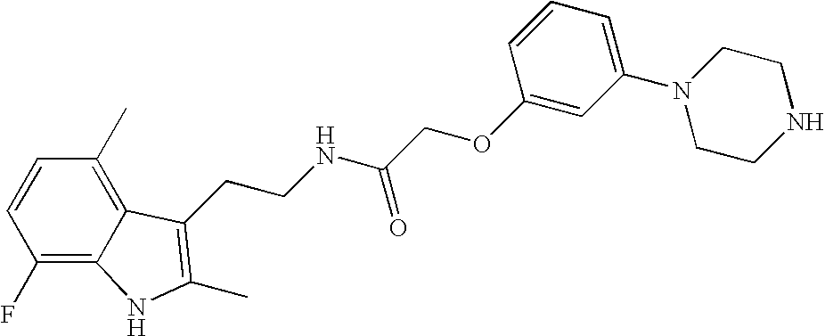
C1(F)=C2C(=C(C)C=C1)C(CCNC(COC1=CC(N3CCNCC3)=CC=C1)=O)=C(C)N2
